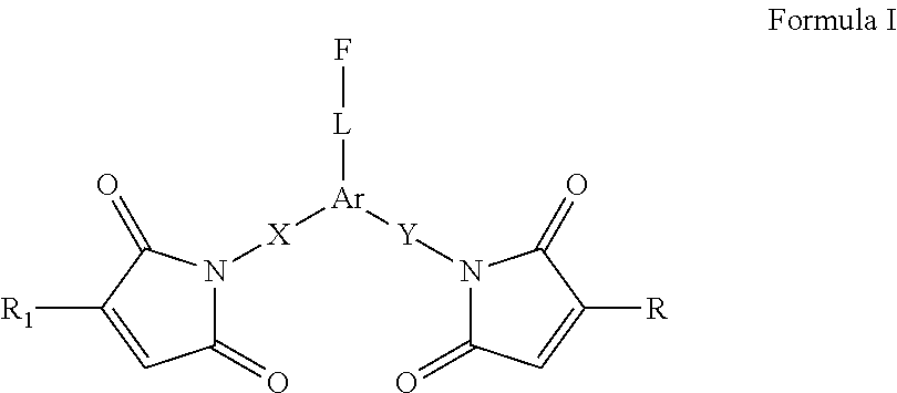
C1(=O)N([X][Ar]([Y]N2C(=O)C=C([R])C2=O)[L]F)C(=O)C([R1])=C1
